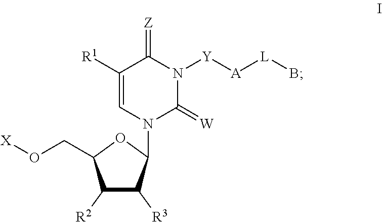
C1([R2])C([R3])C(N2C(=[W])N([Y][A][L]B)C(=[Z])C([R1])=C2)OC1CO[X]
